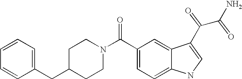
C1=CC=C(CC2CCN(C(C3=CC=C4C(=C3)C(C(C(N)=O)=O)=CN4)=O)CC2)C=C1
